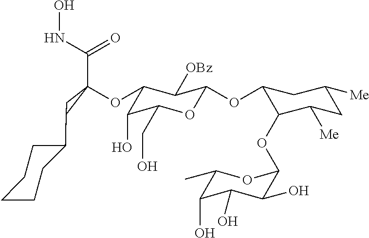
C1(OC2(C(NO)=O)CC2C2CCCCC2)C(O)C(CO)OC(OC2C(OC3C(O)C(O)C(O)C(C)O3)C([Me])CC([Me])C2)C1[OBz]
